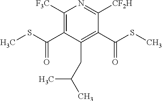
C1([F3C])=C(C(SC)=O)C(CC(C)C)=C(C(SC)=O)C([CF2H])=N1
